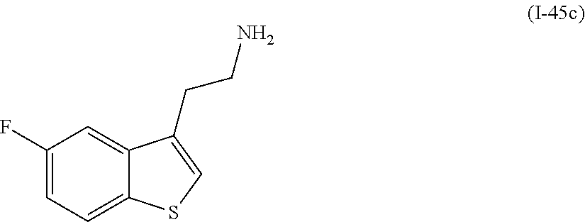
C1(F)=CC=C2C(=C1)C(CCN)=CS2
